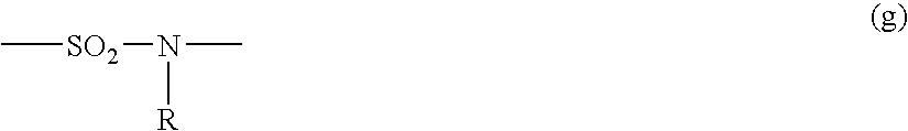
C[SO2]N(C)[R]
